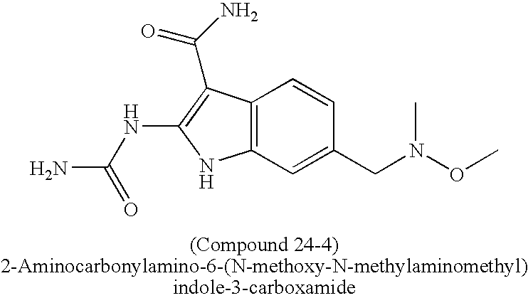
C12=C(C=C(CN(OC)C)C=C1)NC(NC(N)=O)=C2C(=O)N
